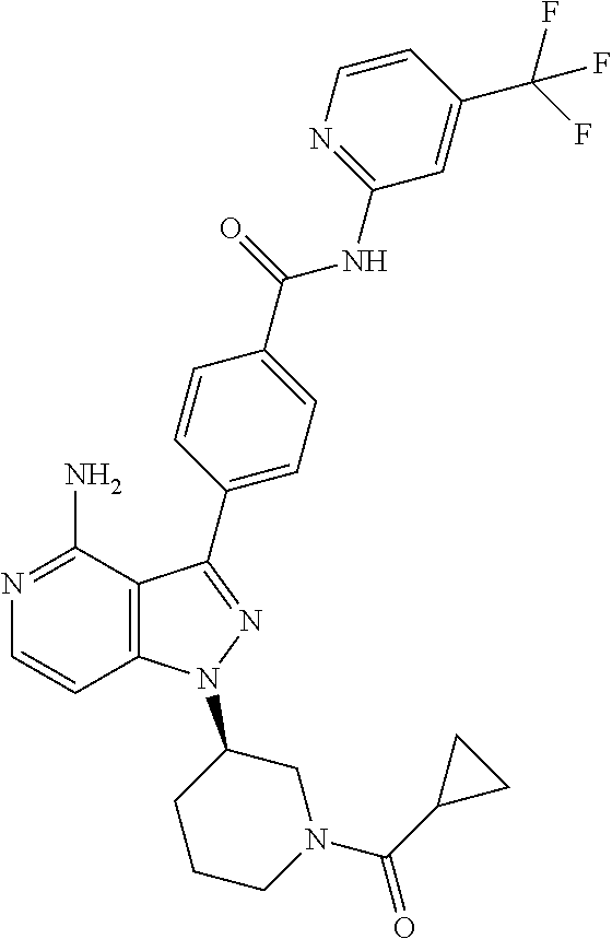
C12=C(C(N)=NC=C1)C(C1=CC=C(C(=O)NC3=NC=CC(C(F)(F)F)=C3)C=C1)=NN2C1CCCN(C(C2CC2)=O)C1
